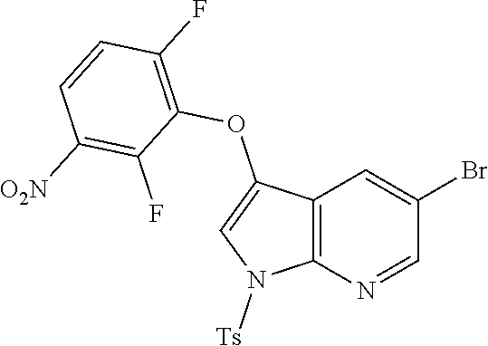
C12=C(N=CC(Br)=C1)N([Ts])C=C2OC1=C(F)C=CC([O2N])=C1F
